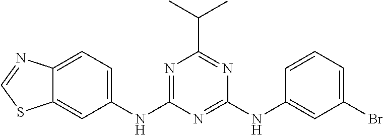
C12=CC=C(NC3=NC(C(C)C)=NC(NC4=CC(Br)=CC=C4)=N3)C=C1SC=N2
